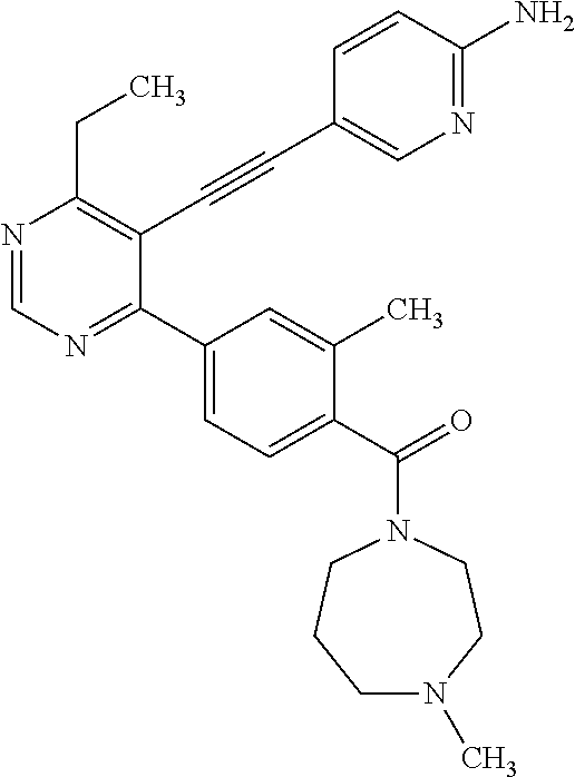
N1=CN=C(C2=CC=C(C(=O)N3CCCN(C)CC3)C(C)=C2)C(C#CC2=CN=C(N)C=C2)=C1CC
